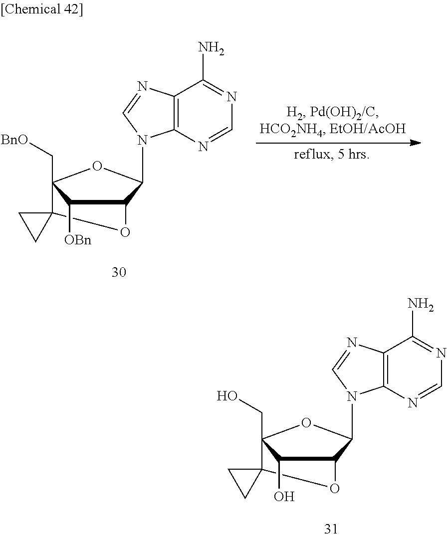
N1=C(N)C2=C(N=C1)N(C1C3C([OBn])C(C[BnO])(O1)C1(O3)CC1)C=N2.N1=C(N)C2=C(N=C1)N(C1C3C(O)C(CO)(O1)C1(O3)CC1)C=N2
